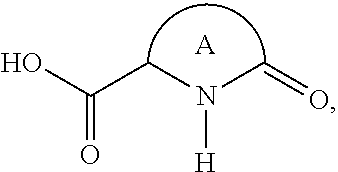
[A].OC(=O)CN(C=O)[H]
